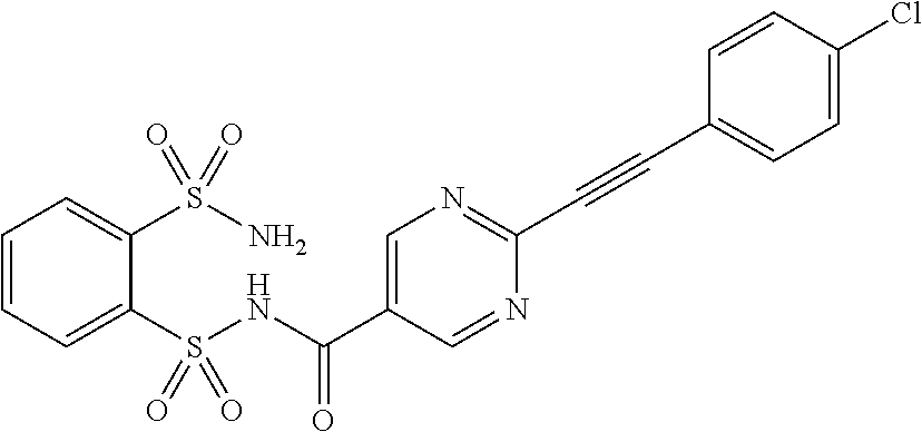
C1=CC=C(S(NC(C2=CN=C(C#CC3=CC=C(Cl)C=C3)N=C2)=O)(=O)=O)C(S(N)(=O)=O)=C1
